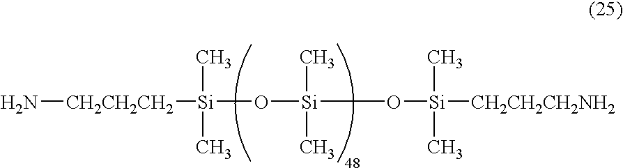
[CH2CH2CH2]([Si](C)(C)O[Si](C)(C)O[Si](C)(C)[CH2CH2CH2NH2])N
